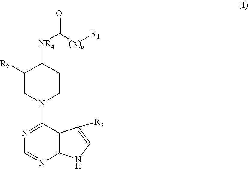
C1(N2CCC([NR4]C([(X)p][R1])=O)C([R2])C2)=NC=NC2=C1C([R3])=CN2
